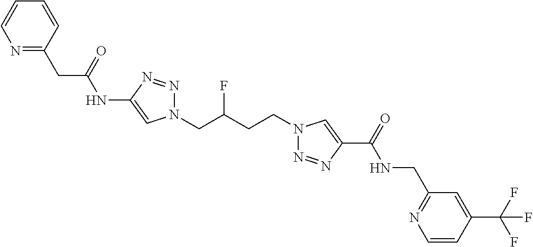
C1(NC(CC2=NC=CC=C2)=O)=CN(CC(CCN2N=NC(C(=O)NCC3=NC=CC(C(F)(F)F)=C3)=C2)F)N=N1
